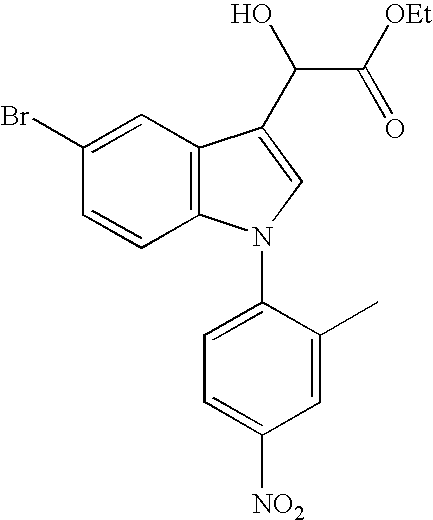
C1=CC2=C(C=C1Br)C(C(O)C([OEt])=O)=CN2C1=CC=C([NO2])C=C1C
